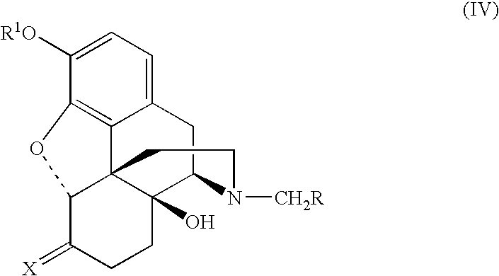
C12=CC=C([R1O])C3=C1C14C(O)(C(C2)N([CH2R])CC1)CCC(=[X])C4O3
